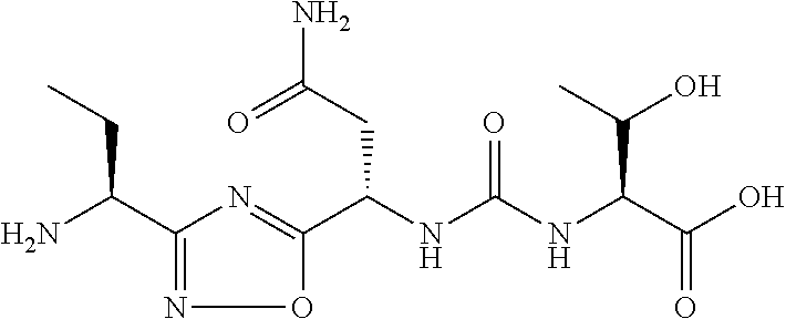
C1(C(N)CC)=NOC(C(NC(NC(C(O)=O)C(O)C)=O)CC(N)=O)=N1
